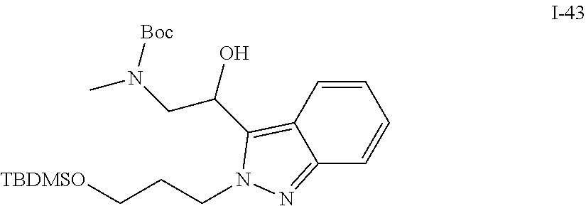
C1=CC2=C(C(CN(C)[Boc])O)N(CCC[TBDMSO])N=C2C=C1
